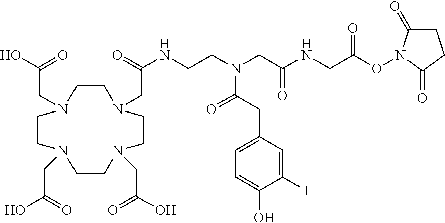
C1CN(CC(NCCN(CC(NCC(ON2C(=O)CCC2=O)=O)=O)C(CC2=CC=C(O)C(I)=C2)=O)=O)CCN(CC(O)=O)CCN(CC(O)=O)CCN1CC(O)=O
